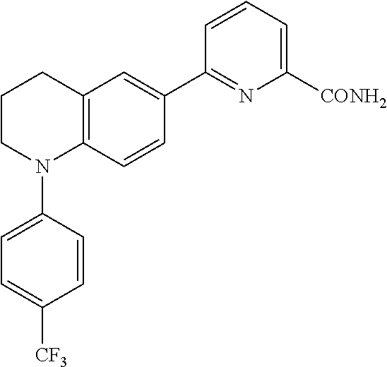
C12=C(C=CC(C3=NC([CONH2])=CC=C3)=C1)N(C1=CC=C([CF3])C=C1)CCC2
